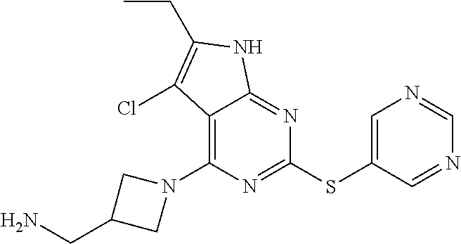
N1(C2=C3C(=NC(SC4=CN=CN=C4)=N2)NC(CC)=C3Cl)CC(CN)C1
